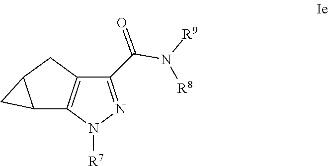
C12=C(C3C(C1)C3)N([R7])N=C2C(N([R9])[R8])=O
